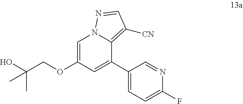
C1(C2=CC(OCC(O)(C)C)=CN3C2=C([CN])C=N3)=CC=C(F)N=C1
